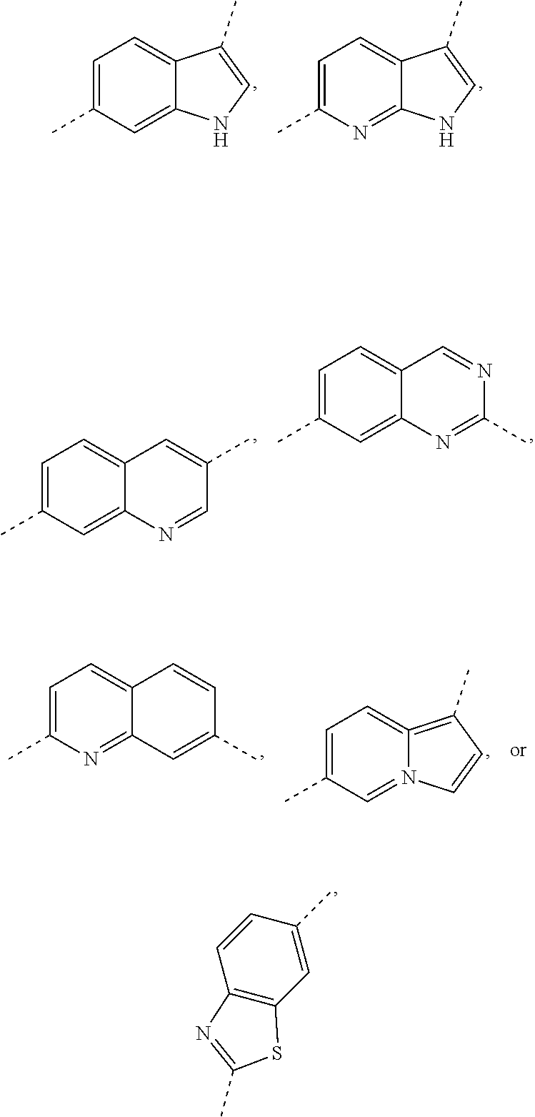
C12=C(C=C(C)C=C1)SC(C)=N2.C1=C(C)C=C2C(=C1)C(C)=CN2.C1=C(C)N=C2C(=C1)C(C)=CN2.C1=C(C)C=C2C(=C1)C=C(C)C=N2.C1=C(C)C=C2C(=C1)C=NC(C)=N2.C1=C(C)N=C2C(=C1)C=CC(C)=C2.C1=C(C)C=N2C(=C1)=C(C)C=C2
